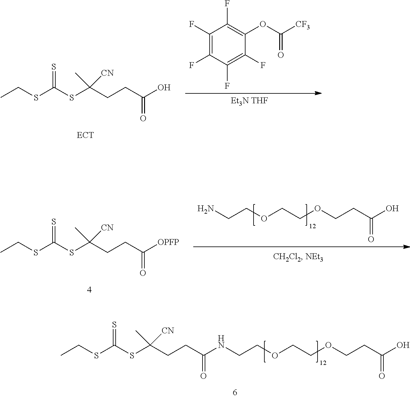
NCCOCCOCCC(O)=O.CCSC(SC(CCC([OPFP])=O)(C)[CN])=S.CCSC(SC(CCC(=O)NCCOCCOCCC(O)=O)(C)[CN])=S.FC1=C(F)C(F)=C(F)C(OC(=O)[CF3])=C1F.[Et3N THF].CCSC(SC(CCC(O)=O)(C)[CN])=S
